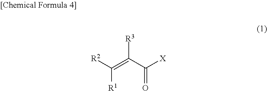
C(=C(C([X])=O)[R3])([R2])[R1]
